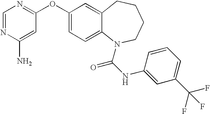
C1=NC(N)=CC(OC2=CC=C3C(=C2)CCCCN3C(=O)NC2=CC(C(F)(F)F)=CC=C2)=N1
